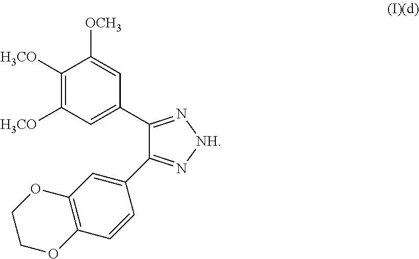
C1([H3CO])=C([H3CO])C=C(C2=N[NH]N=C2C2=CC3=C(C=C2)OCCO3)C=C1[OCH3]
